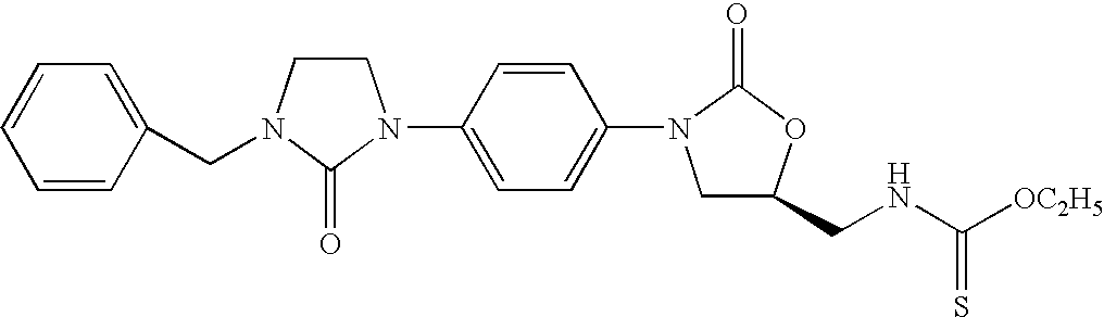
C1=CC(CN2CCN(C3=CC=C(N4CC(CNC([OC2H5])=S)OC4=O)C=C3)C2=O)=CC=C1
